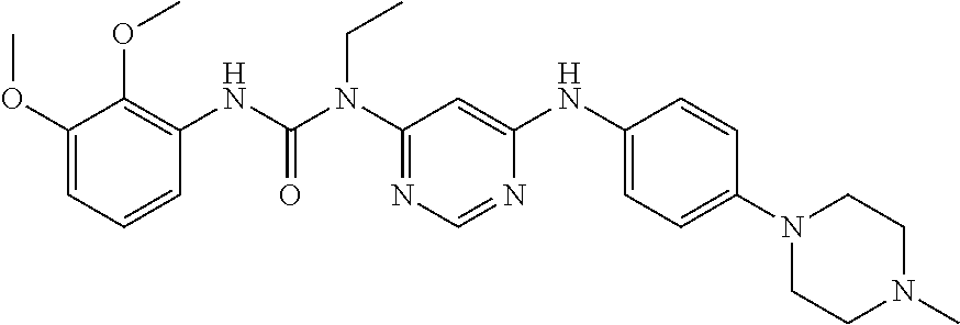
O(C1=CC=CC(NC(N(C2=NC=NC(NC3=CC=C(N4CCN(C)CC4)C=C3)=C2)CC)=O)=C1OC)C
